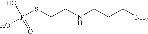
P(SCCNCCCN)(O)(O)=O
